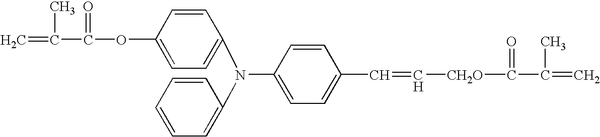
C=C(C(OC1=CC=C(N(C2=CC=CC=C2)C2=CC=C(C=C[CH2O]C(C(=C)C)=O)C=C2)C=C1)=O)C
